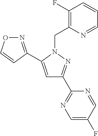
C1=C(C2=NOC=C2)N(CC2=C(F)C=CC=N2)N=C1C1=NC=C(F)C=N1
